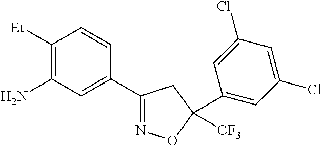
NC1=C([Et])C=CC(C2=NOC([CF3])(C3=CC(Cl)=CC(Cl)=C3)C2)=C1
